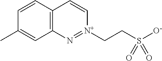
C12=C(C=CC(C)=C1)C=C[N+](CCS([O-])(=O)=O)=N2
